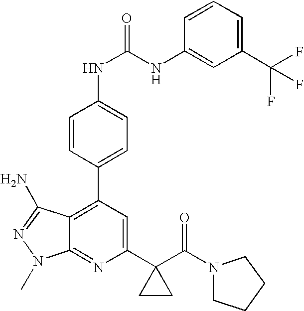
C1(C2(C(=O)N3CCCC3)CC2)=CC(C2=CC=C(NC(=O)NC3=CC(C(F)(F)F)=CC=C3)C=C2)=C2C(=N1)N(C)N=C2N
